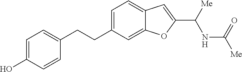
C1(CCC2=CC=C3C(=C2)OC(C([Me])NC([Me])=O)=C3)=CC=C(O)C=C1
